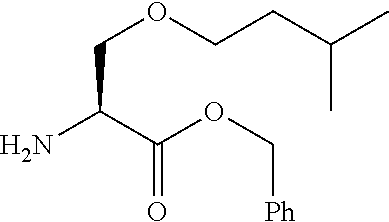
NC(C(OC[Ph])=O)COCCC(C)C
